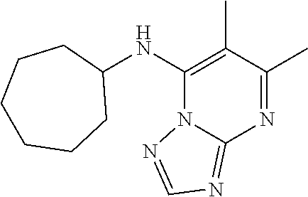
C1(NC2CCCCCC2)=C(C)C(C)=NC2=NC=NN12
